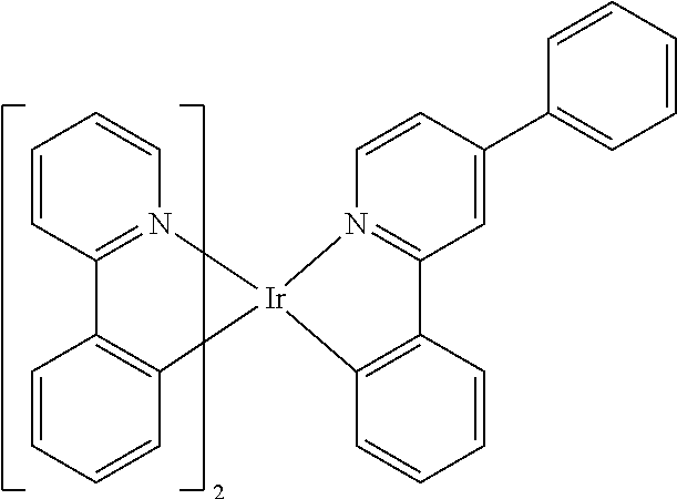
C1=CC=CC2=C1C1=N(C=CC=C1)[Ir]21N2=C(C3=C1C=CC=C3)C=C(C1=CC=CC=C1)C=C2
